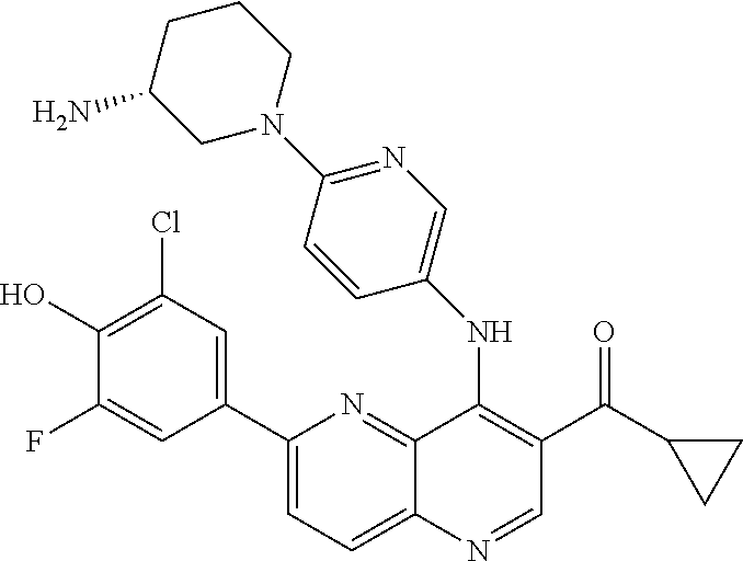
C1(C2=CC(Cl)=C(O)C(F)=C2)=CC=C2C(=N1)C(NC1=CN=C(N3CCCC(N)C3)C=C1)=C(C(=O)C1CC1)C=N2
